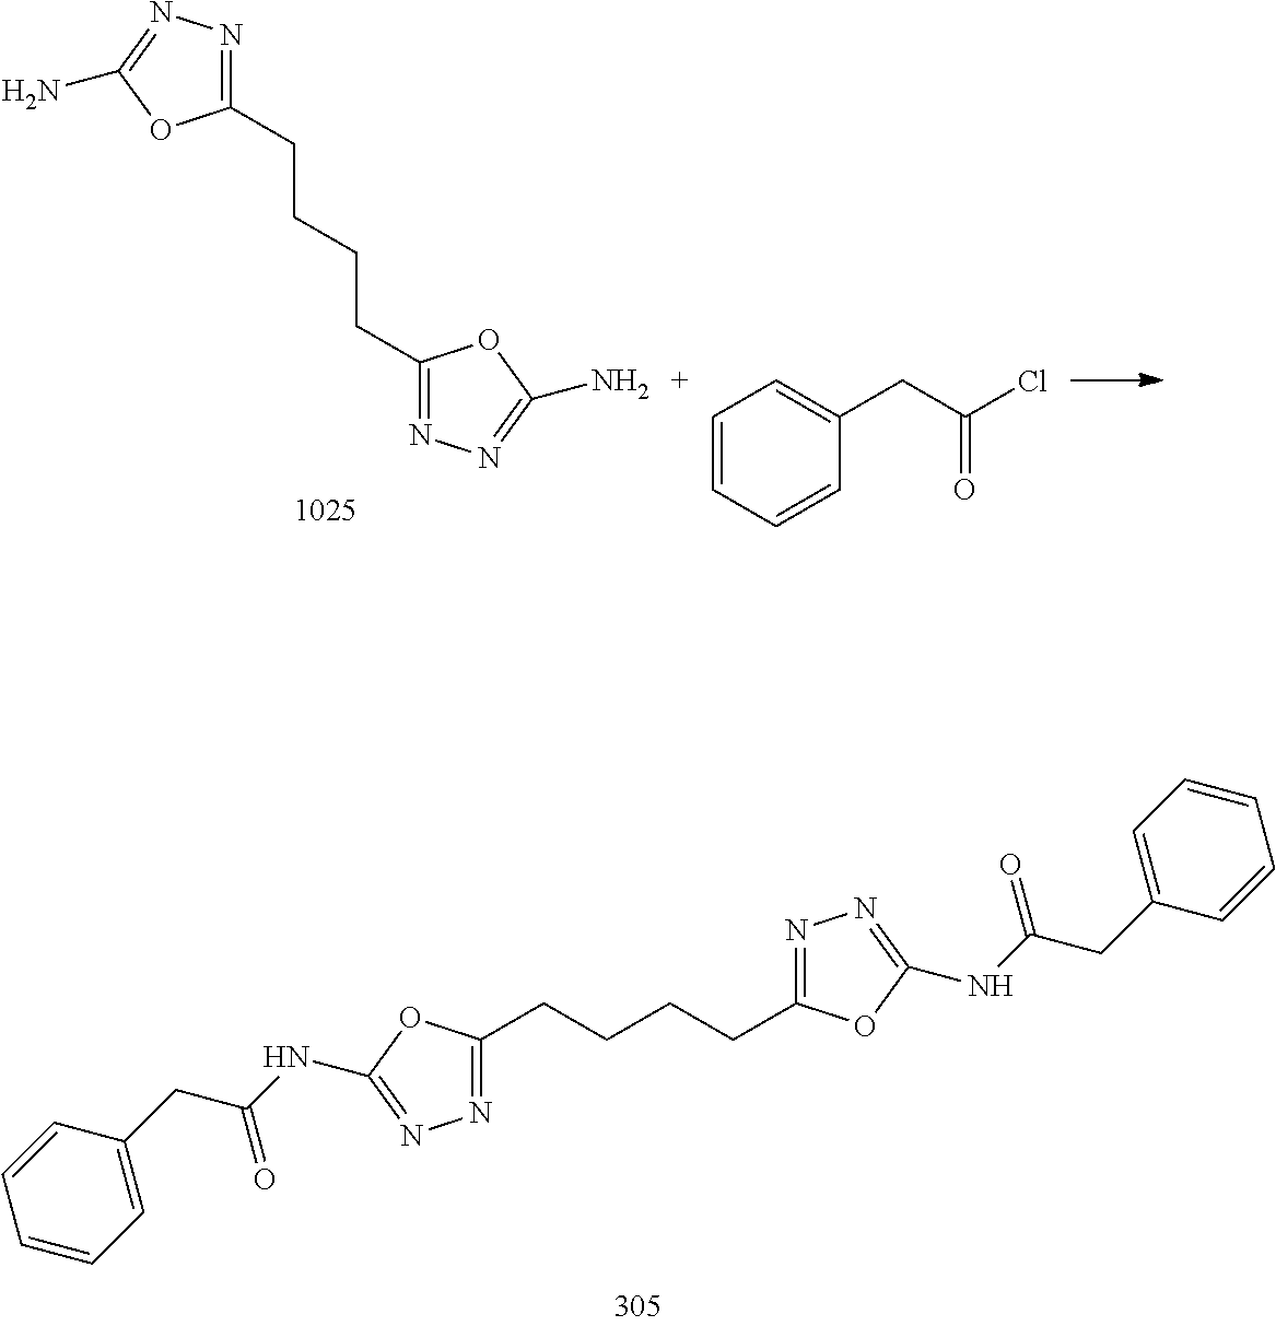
N1=C(CCCCC2=NN=C(NC(=O)CC3=CC=CC=C3)O2)OC(NC(CC2=CC=CC=C2)=O)=N1.C1(CCCCC2=NN=C(N)O2)=NN=C(N)O1.C1=CC=CC(CC(Cl)=O)=C1
